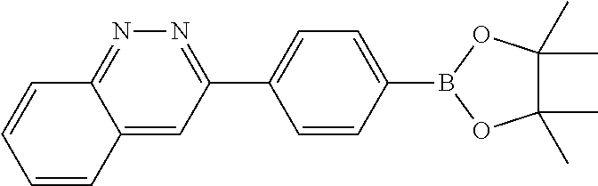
C12=NN=C(C3=CC=C(B4OC(C)(C)C(C)(C)O4)C=C3)C=C1C=CC=C2
